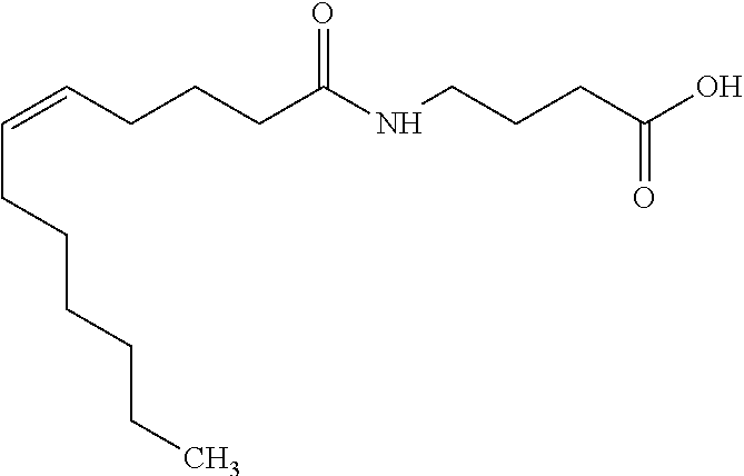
C(CCCC=CCCCC(NCCCC(=O)O)=O)CC
